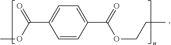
C1=C(C(OC)=O)C=CC(C(=O)OCCC)=C1
